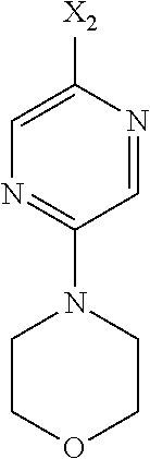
C1=NC([X2])=CN=C1N1CCOCC1
